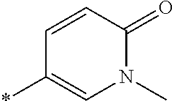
C1=CC(=O)N(C)C=C1*
